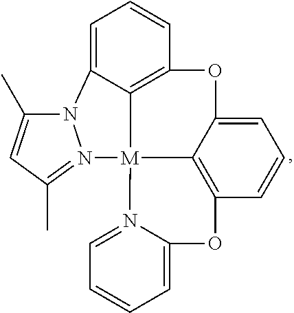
C1=C2C3=C(C=C1)OC1=CC=CC4=C1[M]3(N1=CC=CC=C1O4)N1=C(C)C=C(C)N21
